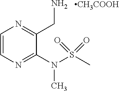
C1=CN=C(CN)C(N(S(C)(=O)=O)C)=N1.[CH3COOH]
